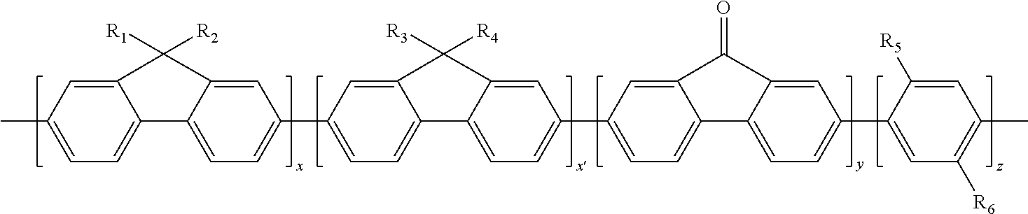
C1=C(C)C=C2C(=C1)C1=CC=C(C3=CC=C4C(=C3)C([R3])([R4])C3=CC(C5=CC=C6C(=C5)C(=O)C5=CC(C7=CC([R6])=C(C)C=C7[R5])=CC=C65)=CC=C43)C=C1C2([R1])[R2]
